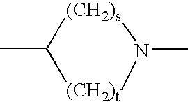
CC1[(CH2)t]N(C)[(CH2)s]1
